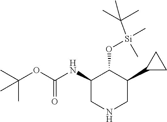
C1(NC(=O)OC(C)(C)C)C(O[Si](C(C)(C)C)(C)C)C(C2CC2)CNC1
